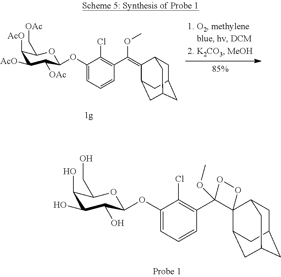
C1([AcO])C([AcO])C([OAc])C(OC2=CC=CC(C(=C3C4CC5CC(CC3C5)C4)OC)=C2Cl)OC1C[OAc].C1(O)C(O)C(O)C(OC2=CC=CC(C3(OC)C4(C5CC6CC(CC4C6)C5)OO3)=C2Cl)OC1CO
